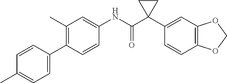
C1=CC(C2=CC=C(C)C=C2)=C(C)C=C1NC(C1(C2=CC3=C(C=C2)OCO3)CC1)=O
